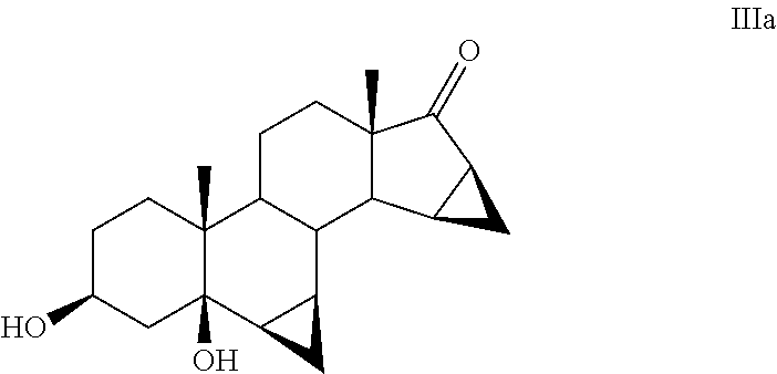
C1C(O)CC2(O)C(C)(C1)C1C(C3C2C3)C2C(C)(CC1)C(=O)C1C2C1
